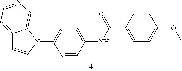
C12=CC=NC=C1N(C1=CC=C(NC(C3=CC=C(OC)C=C3)=O)C=N1)C=C2
